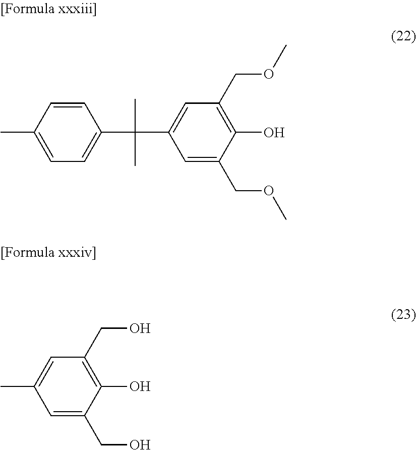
C1=CC(C)=CC=C1C(C)(C1=CC(COC)=C(O)C(COC)=C1)C.CC1=CC(CO)=C(O)C(CO)=C1
